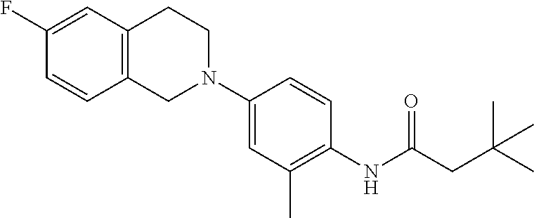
C1(F)=CC2=C(C=C1)CN(C1=CC(C)=C(NC(=O)CC(C)(C)C)C=C1)CC2
